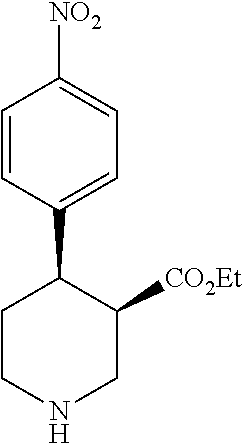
C1=CC(C2C([CO2Et])CNCC2)=CC=C1[NO2]
